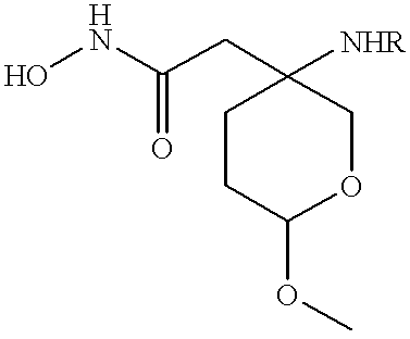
ONC(CC1([NHR])CCC(OC)OC1)=O
